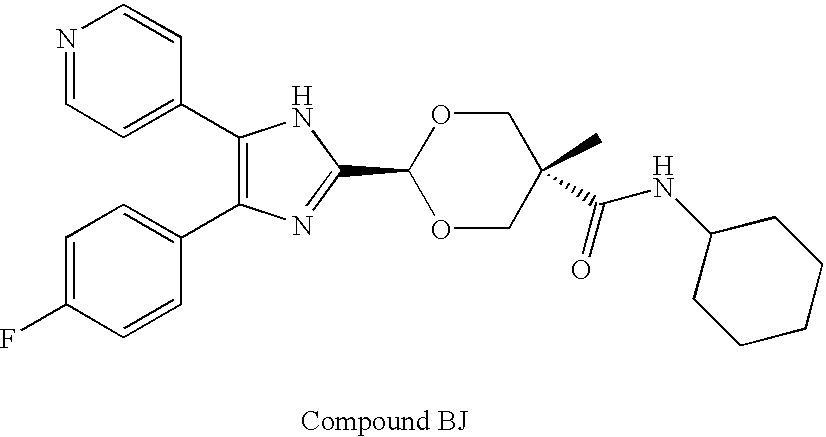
C1(C2=CC=NC=C2)=C(C2=CC=C(F)C=C2)N=C(C2OCC(C)(C(NC3CCCCC3)=O)CO2)N1
